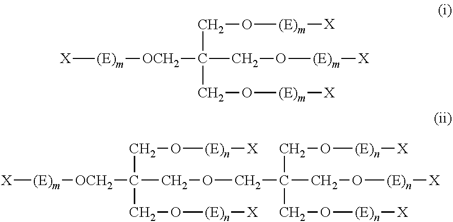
[X][(E)m][OCH2]C(CO[(E)m][X])(CO[(E)m][X])CO[(E)m][X].[X][(E)m][OCH2]C(COCC(CO[(E)n][X])(CO[(E)n][X])CO[(E)n][X])(CO[(E)n][X])CO[(E)n][X]
